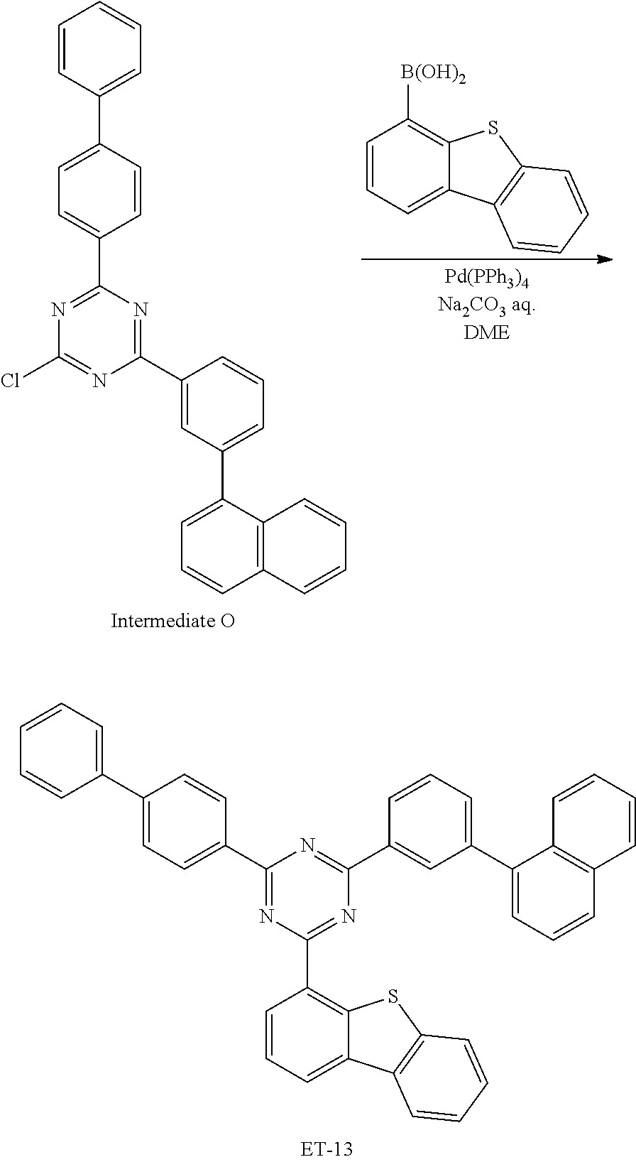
C1(C2=CC(C3=CC=CC4=C3C=CC=C4)=CC=C2)=NC(C2=CC=C(C3=CC=CC=C3)C=C2)=NC(Cl)=N1.C1=CC=C2C(=C1[B(OH)2])SC1=C2C=CC=C1.C1(C2=CC=C(C3=CC=CC=C3)C=C2)=NC(C2=C3C(=CC=C2)C2=C(S3)C=CC=C2)=NC(C2=CC(C3=CC=CC4=C3C=CC=C4)=CC=C2)=N1
